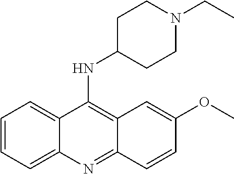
C1=CC=C2C(=C1)C(NC1CCN(CC)CC1)=C1C(=N2)C=CC(OC)=C1
